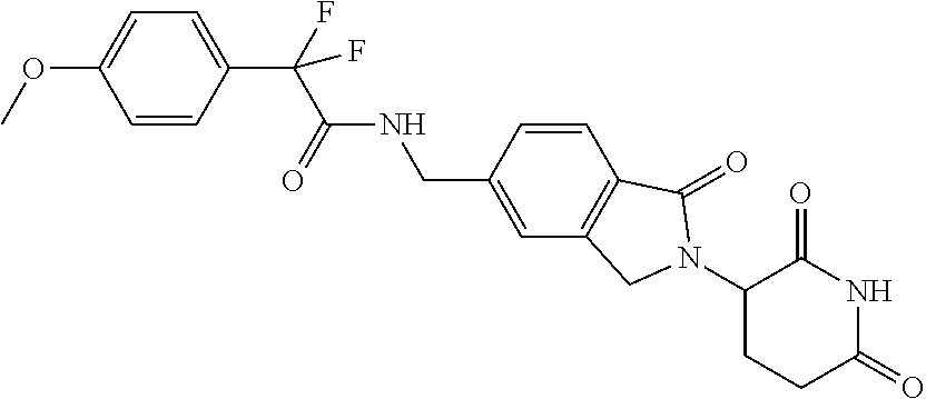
C1=C(OC)C=CC(C(C(NCC2=CC3=C(C=C2)C(=O)N(C2CCC(=O)NC2=O)C3)=O)(F)F)=C1
